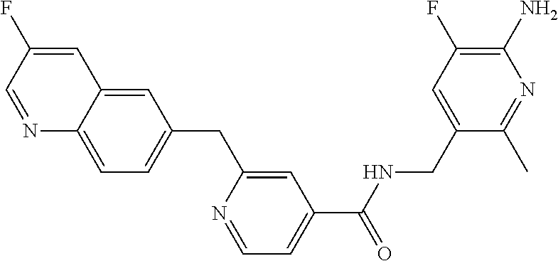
C1=C2C(=CC=C1CC1=CC(C(=O)NCC3=CC(F)=C(N)N=C3C)=CC=N1)N=CC(F)=C2
